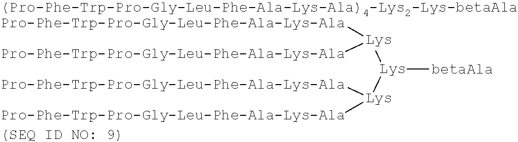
[betaAla][Lys]([Lys]([Pro-Phe-Trp-Pro-Gly-Leu-Phe-Ala-Lys-Ala])[Pro-Phe-Trp-Pro-Gly-Leu-Phe-Ala-Lys-Ala])[Lys]([Pro-Phe-Trp-Pro-Gly-Leu-Phe-Ala-Lys-Ala])[Pro-Phe-Trp-Pro-Gly-Leu-Phe-Ala-Lys-Ala]
